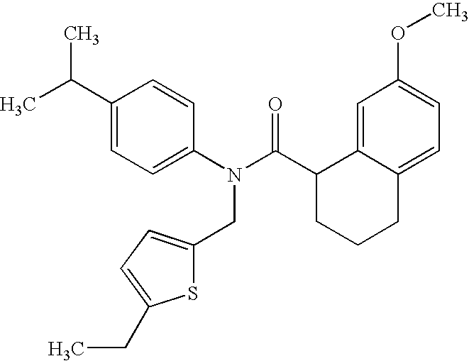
C1=C(C(C)C)C=CC(N(C(C2CCCC3=CC=C(OC)C=C23)=O)CC2=CC=C(CC)S2)=C1
